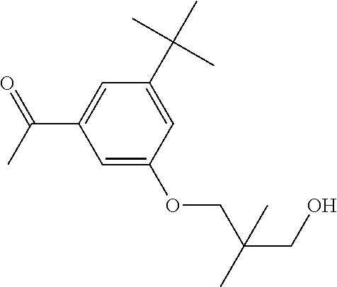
C1=C(C(C)(C)C)C=C(C(C)=O)C=C1OCC(CO)(C)C
